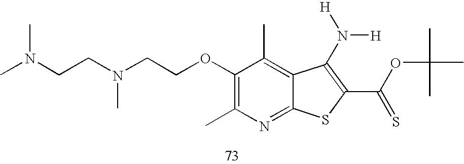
C1(OCCN(CCN(C)C)C)=C(C)N=C2C(=C1C)C(N([H])[H])=C(C(OC(C)(C)C)=S)S2
